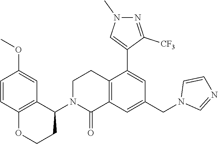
C1=CC2=C(C=C1OC)C(N1CCC3=C(C1=O)C=C(CN1C=NC=C1)C=C3C1=CN(C)N=C1[CF3])CCO2
